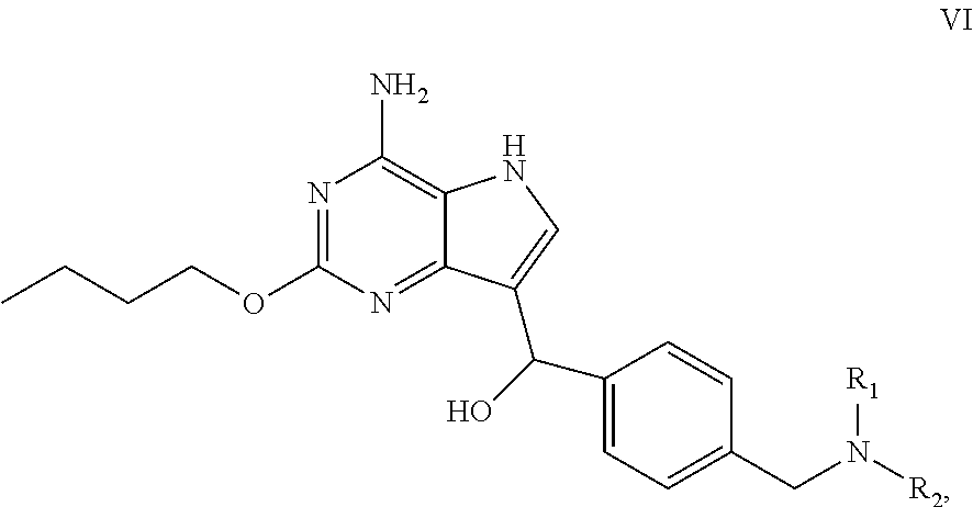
N1=C(OCCCC)N=C2C(=C1N)NC=C2C(O)C1=CC=C(CN([R2])[R1])C=C1
